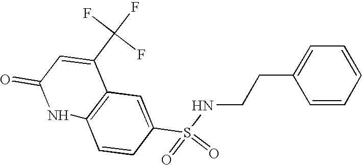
C12=C(C=C(S(=O)(=O)NCCC3=CC=CC=C3)C=C1)C(C(F)(F)F)=CC(=O)N2
